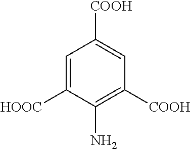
C1=C([HOOC])C(N)=C([COOH])C=C1[COOH]
